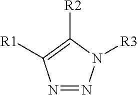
N1=NN([R3])C([R2])=C1[R1]
